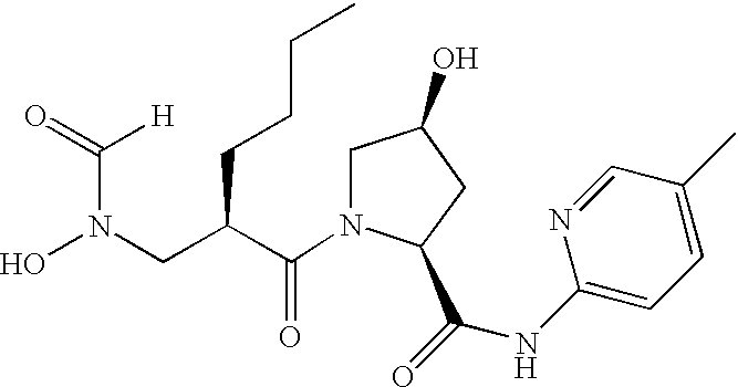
[H].N1(C(C(CN(O)C(=O)[H])CCCC)=O)C(C(=O)NC2=CC=C(C)C=N2)CC(O)C1
